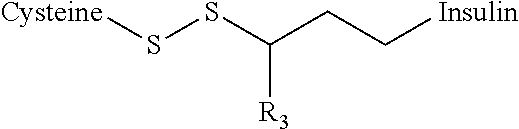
S(SC(CC[Insulin])[R3])[Cysteine]
